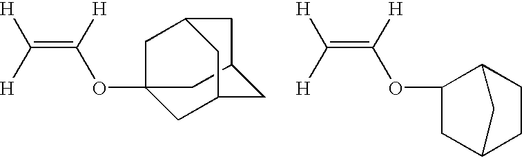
C(=C([H])OC12CC3CC(C1)CC(C3)C2)([H])[H].C(=C([H])OC1CC2CCC1C2)([H])[H]
